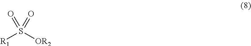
[R1]S([OR2])(=O)=O
